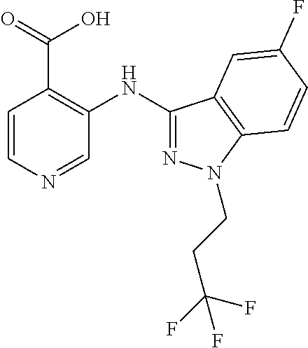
C1=CN=CC(NC2=NN(CCC(F)(F)F)C3=C2C=C(F)C=C3)=C1C(=O)O
